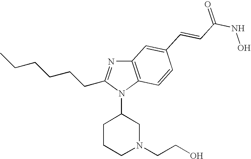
C12=C(N(C3CCCN(CCO)C3)C(CCCCCC)=N1)C=CC(C=CC(=O)NO)=C2
